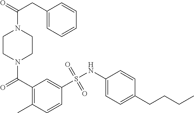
N1(C(=O)C2=C(C)C=CC(S(NC3=CC=C(CCCC)C=C3)(=O)=O)=C2)CCN(C(CC2=CC=CC=C2)=O)CC1
